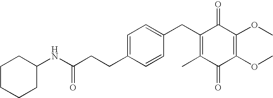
C1(=O)C(C)=C(CC2=CC=C(CCC(=O)NC3CCCCC3)C=C2)C(=O)C(OC)=C1OC
